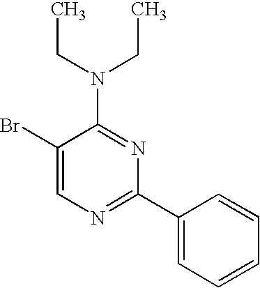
C1(Br)=CN=C(C2=CC=CC=C2)N=C1N(CC)CC
